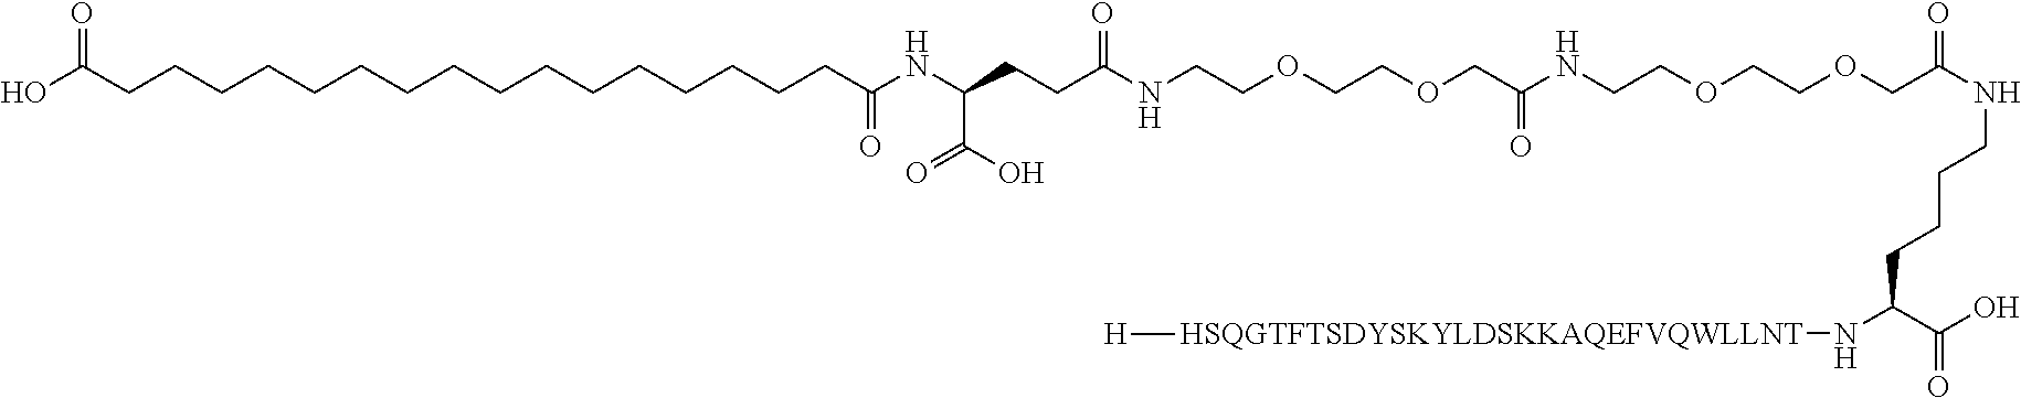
OC(CCCCCCCCCCCCCCCCC(NC(CCC(NCCOCCOCC(NCCOCCOCC(NCCCCC(N[HSQGTFTSDYSKYLDSKKAQEFVQWLLNT][H])C(O)=O)=O)=O)=O)C(O)=O)=O)=O
